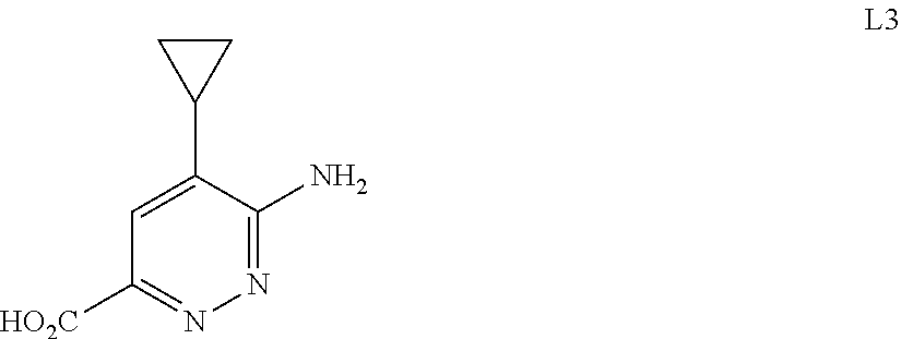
C1=C(C2CC2)C(N)=NN=C1[HO2C]
